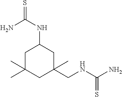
C1(CNC(N)=S)(C)CC(NC(=S)N)CC(C)(C)C1
